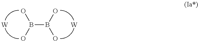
[W].OB(O)B(O)O.[W]
